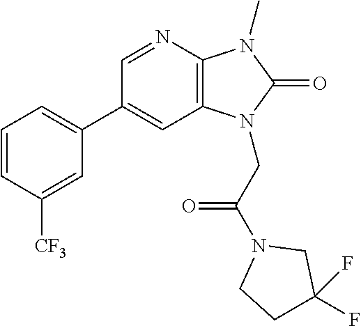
C1(C2=CC=CC([CF3])=C2)=CC2=C(N=C1)N(C)C(=O)N2CC(N1CCC(F)(F)C1)=O
